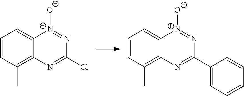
C1=CC(C)=C2C(=C1)[N+]([O-])=NC(Cl)=N2.C1=CC(C)=C2C(=C1)[N+](O)=NC(C1=CC=CC=C1)=N2
